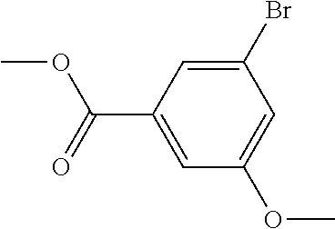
C1(Br)=CC(C(=O)OC)=CC(OC)=C1
